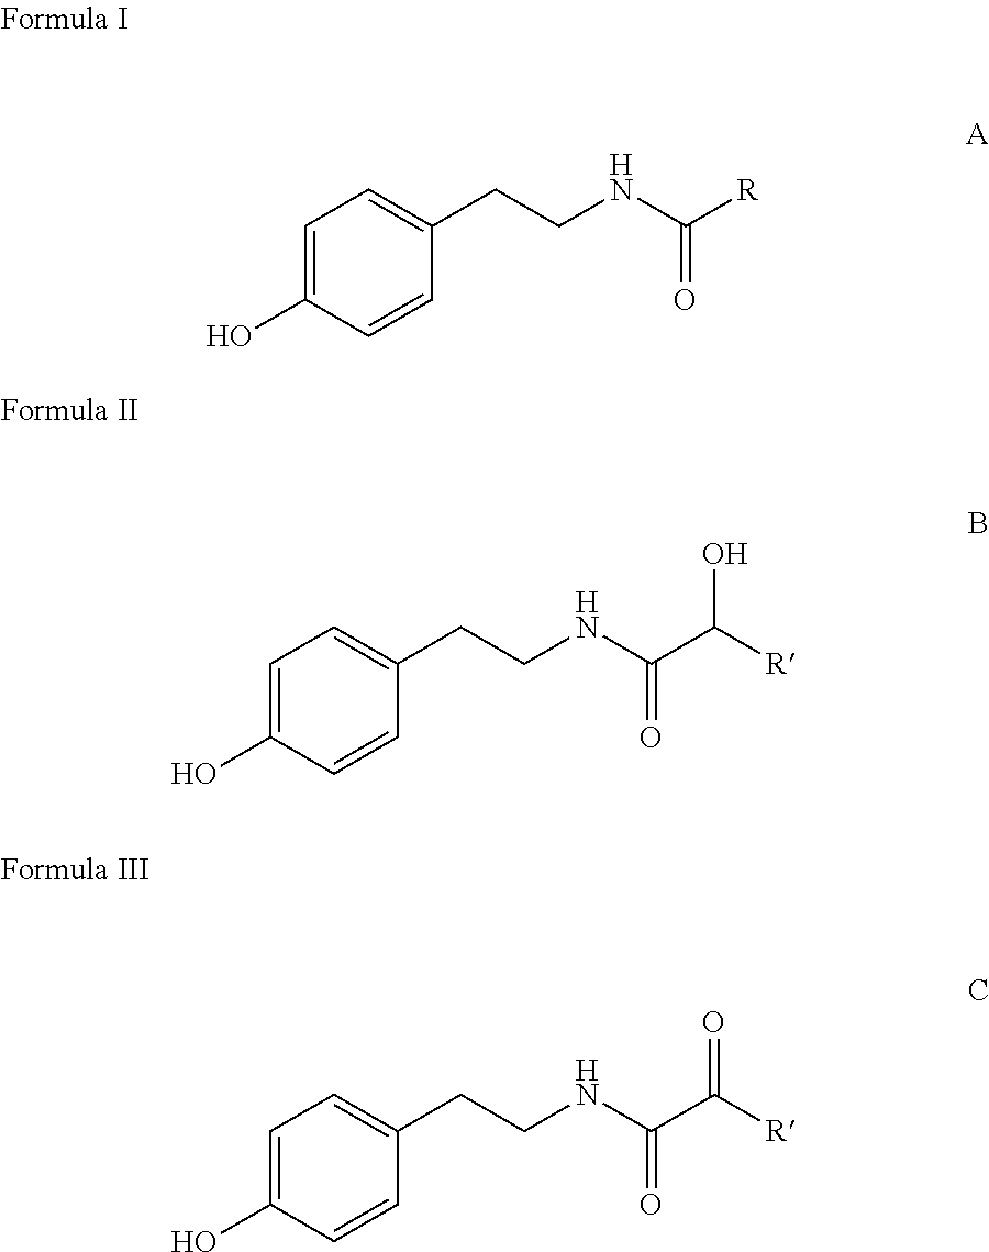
C1=CC(O)=CC=C1CCNC([R])=O.C1=CC(O)=CC=C1CCNC(C([R])O)=O.C1=CC(O)=CC=C1CCNC(C([R])=O)=O
